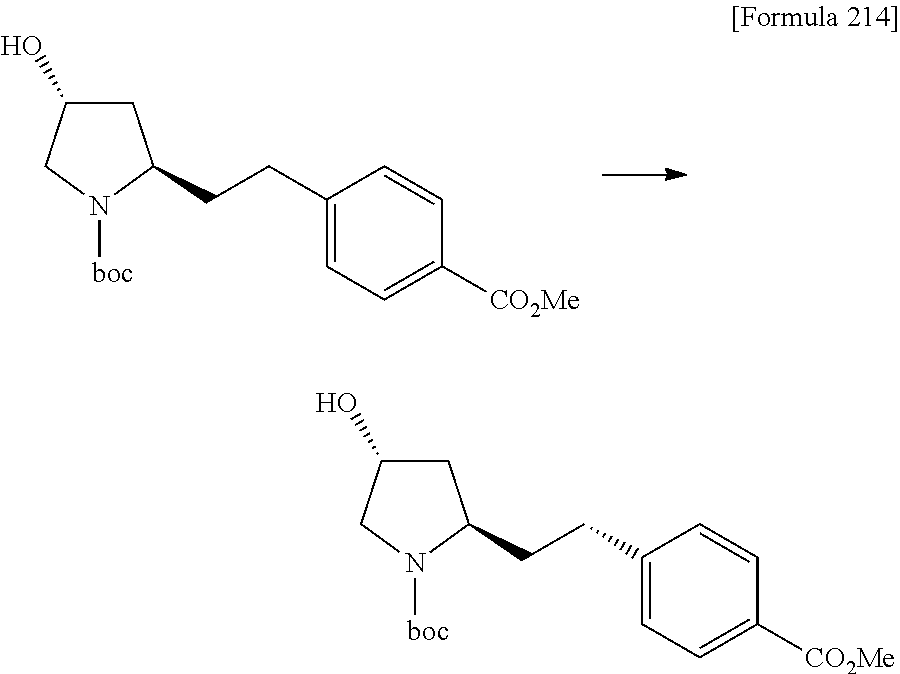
C1C(O)CN([boc])C1CCC1=CC=C([CO2Me])C=C1.C1C(O)CN([boc])C1CCC1=CC=C([CO2Me])C=C1
